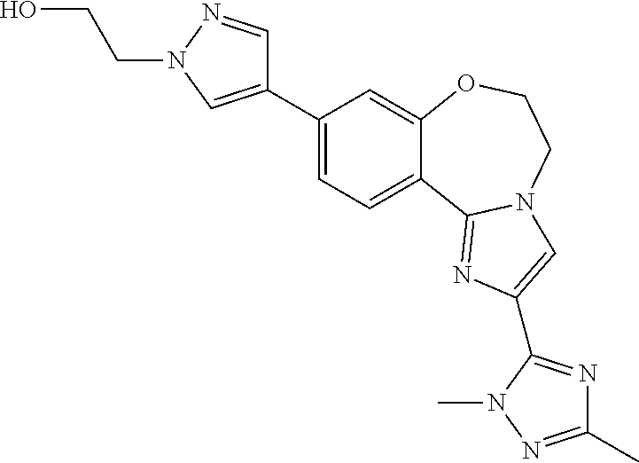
C1(C2=CN(CCO)N=C2)=CC=C2C(=C1)OCCN1C2=NC(C2=NC(C)=NN2C)=C1
